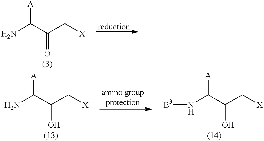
NC(C(C[X])=O)[A].NC(C(C[X])O)[A].N(C(C(C[X])O)[A])[B3]
